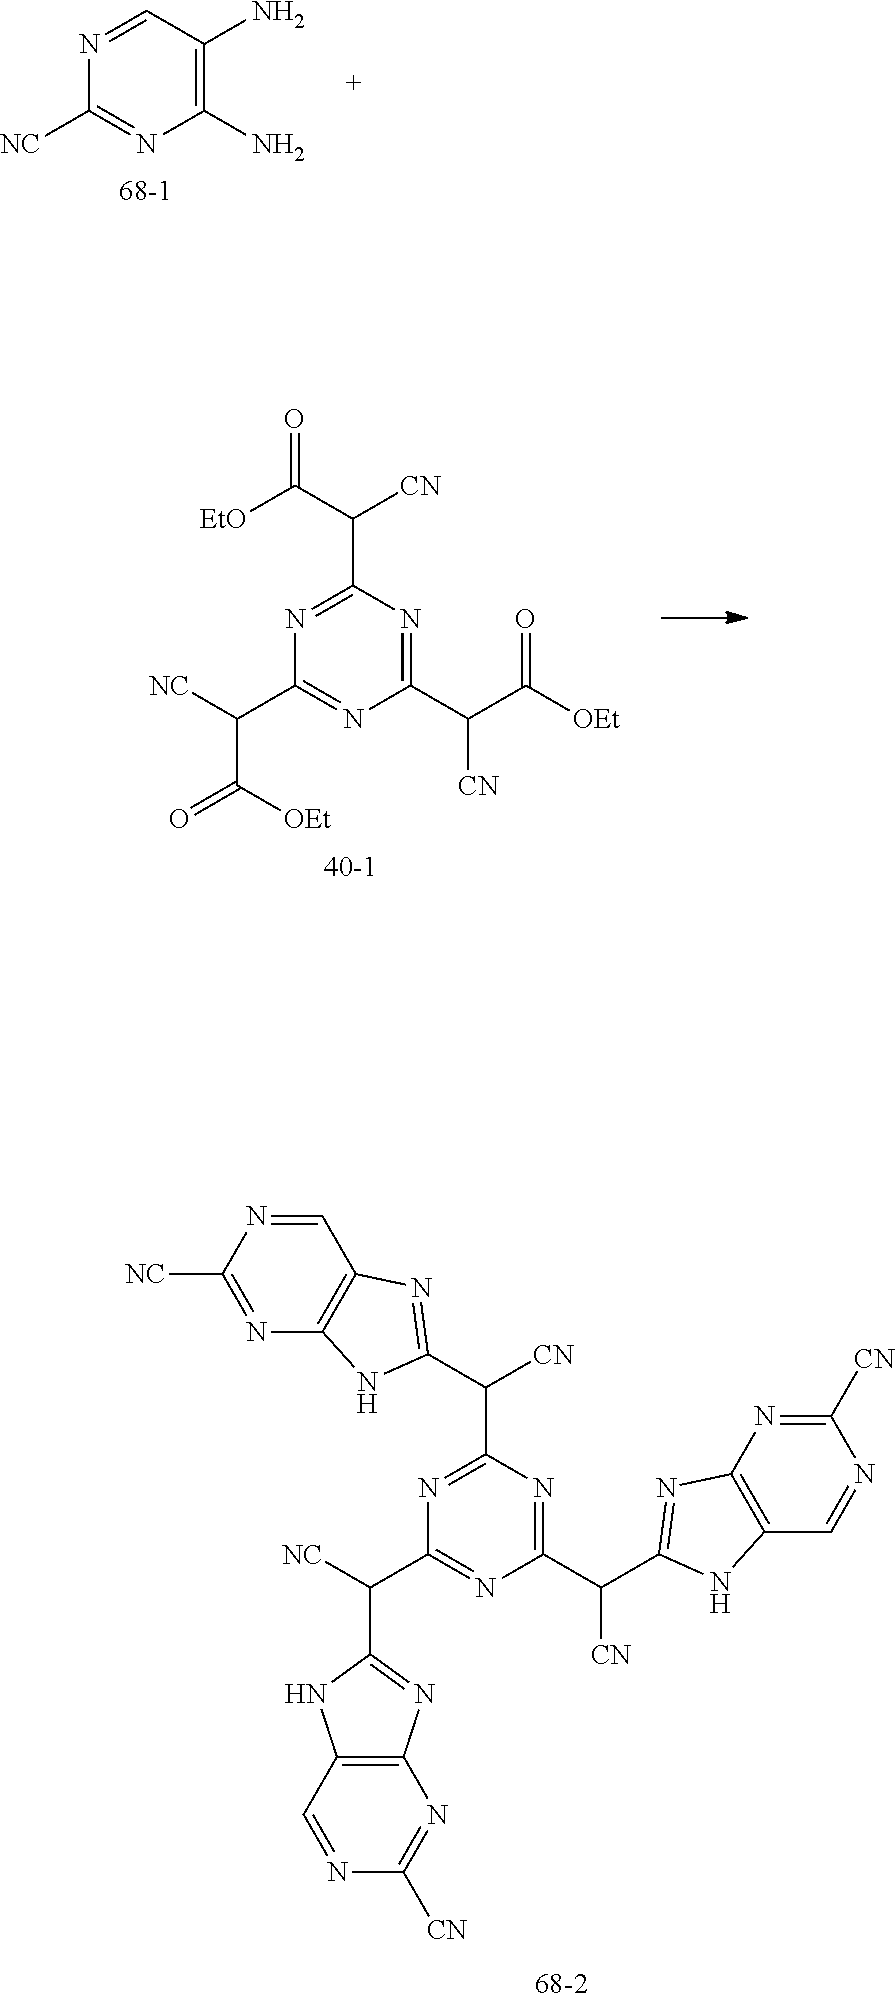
C1(N)=C(N)C=NC([NC])=N1.C1(C(C(=O)[OEt])[CN])=NC(C(C([EtO])=O)[CN])=NC(C([NC])C([OEt])=O)=N1.C1(C([CN])C2=NC3=C(N2)C=NC([CN])=N3)=NC(C(C2=NC3=C(N2)N=C([NC])N=C3)[CN])=NC(C([NC])C2=NC3=C(N2)C=NC([CN])=N3)=N1
